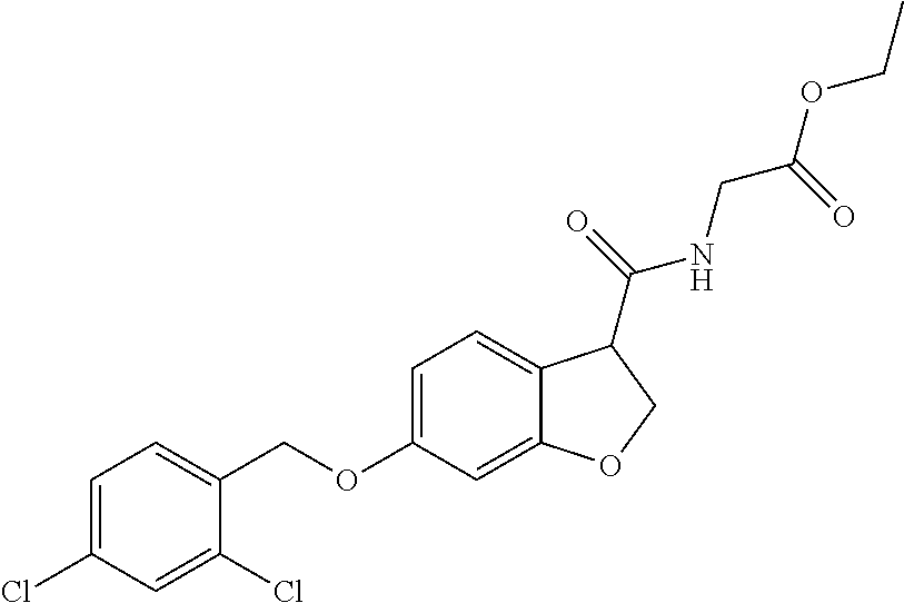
C1=C(Cl)C=C(Cl)C(COC2=CC=C3C(=C2)OCC3C(NCC(OCC)=O)=O)=C1
